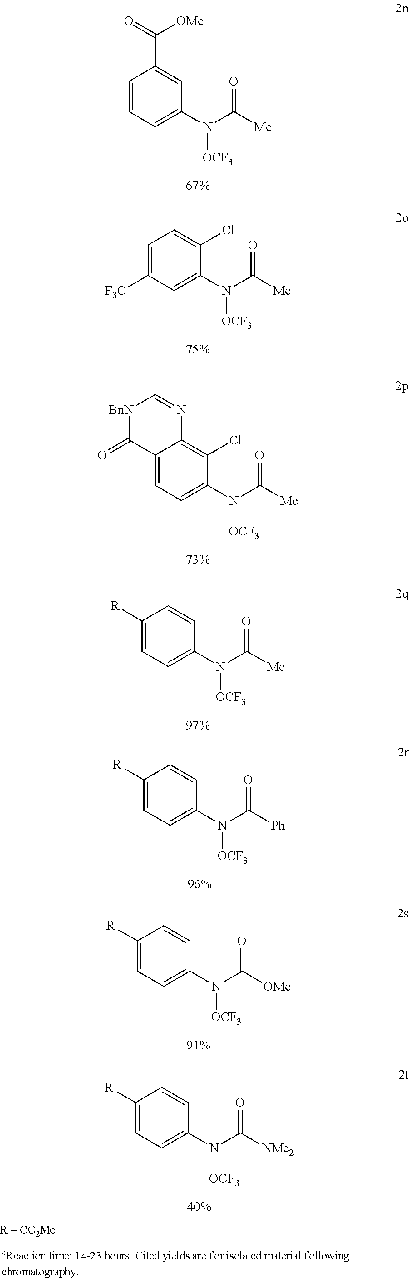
C1=CC=C(N(C([Me])=O)[OCF3])C=C1C(=O)[OMe].C1=C([F3C])C=C(N(C([Me])=O)[OCF3])C(Cl)=C1.C12=CC=C(N(C([Me])=O)[OCF3])C(Cl)=C1N=C[BnN]C2=O.C1([R])=CC=C(N(C([Me])=O)[OCF3])C=C1.C1([R])=CC=C(N(C([Ph])=O)[OCF3])C=C1.C1([R])=CC=C(N(C([OMe])=O)[OCF3])C=C1.C1([R])=CC=C(N(C([NMe2])=O)[OCF3])C=C1
